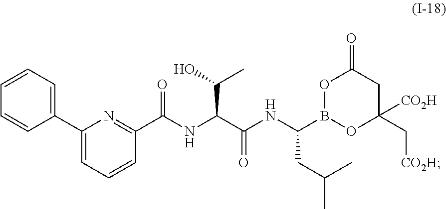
C1=CC=CC(C2=CC=CC(C(NC(C(NC(B3OC(C[CO2H])([CO2H])CC(=O)O3)CC(C)C)=O)C(O)C)=O)=N2)=C1
